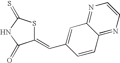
C1(=CC2=CC3=NC=CN=C3C=C2)SC(=S)NC1=O
